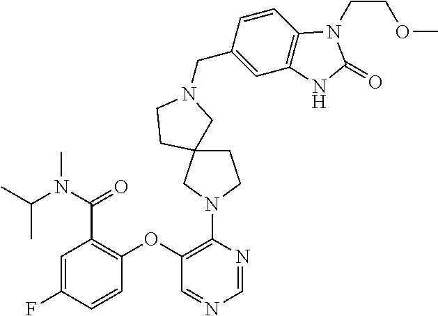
C1(OC2=C(C(N(C(C)C)C)=O)C=C(F)C=C2)=C(N2CC3(CC2)CN(CC2=CC4=C(C=C2)N(CCOC)C(=O)N4)CC3)N=CN=C1
